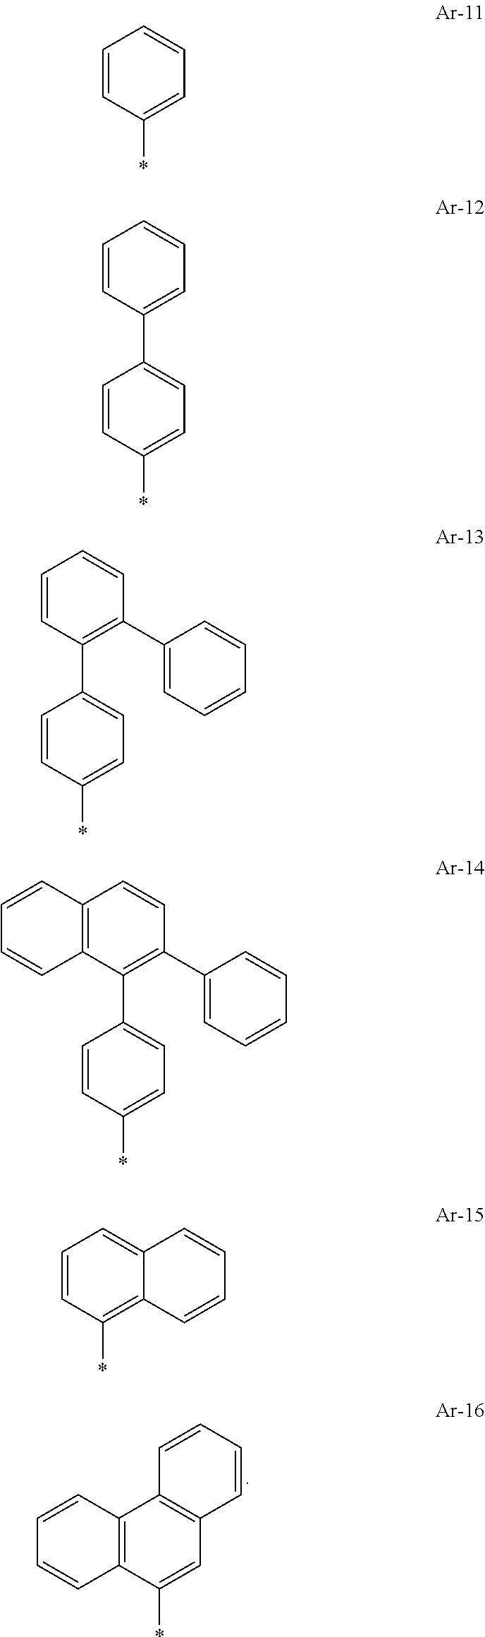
C12=C(C(*)=CC3=C1C=CC=C3)C=CC=C2.C1=CC(*)=CC=C1.C1=CC(*)=CC=C1C1=CC=CC=C1.C1=CC(*)=CC=C1C1=C(C2=CC=CC=C2)C=CC=C1.C1=CC(*)=CC=C1C1=C(C2=CC=CC=C2)C=CC2=C1C=CC=C2.C1=CC(*)=C2C(=C1)C=CC=C2
